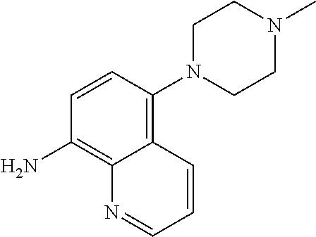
C1N(C2=C3C(=C(N)C=C2)N=CC=C3)CCN(C)C1
